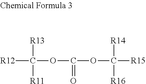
O(C(OC([R15])([R14])[R16])=O)C([R12])([R13])[R11]
